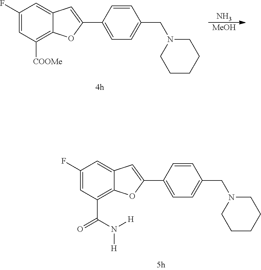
C1(F)=CC([COOMe])=C2C(=C1)C=C(C1=CC=C(CN3CCCCC3)C=C1)O2.N.[MeOH].C1(F)=CC(C(N([H])[H])=O)=C2C(=C1)C=C(C1=CC=C(CN3CCCCC3)C=C1)O2
